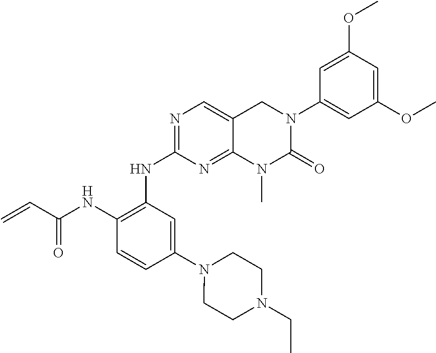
C1(NC(=O)C=C)=C(NC2=NC=C3C(=N2)N(C)C(=O)N(C2=CC(OC)=CC(OC)=C2)C3)C=C(N2CCN(CC)CC2)C=C1
